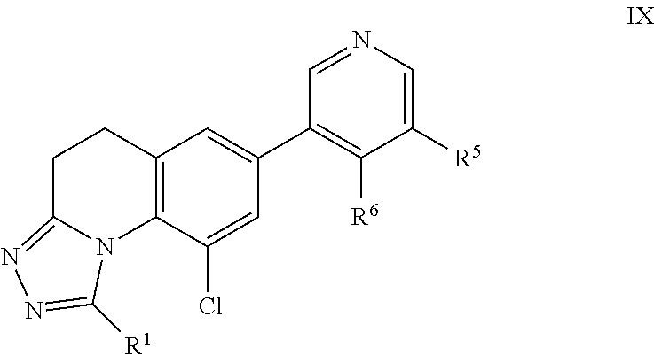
C1(C2=CC3=C(N4C(=NN=C4[R1])CC3)C(Cl)=C2)=C([R6])C([R5])=CN=C1
